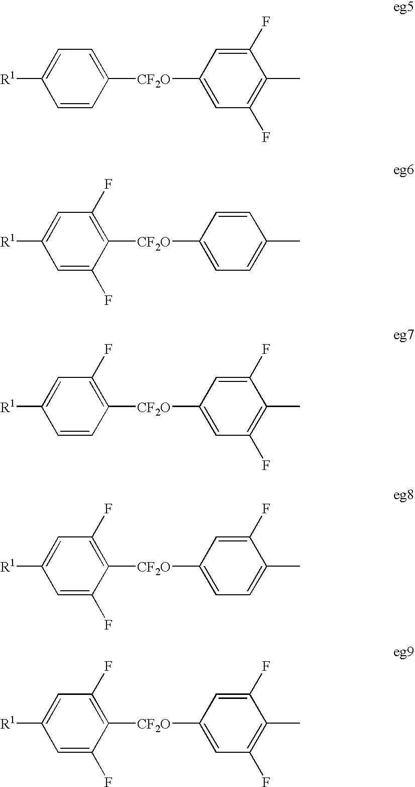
[R1]C1=CC=C([CF2O]C2=CC(F)=C(C)C(F)=C2)C=C1.[R1]C1=CC(F)=C([CF2O]C2=CC=C(C)C=C2)C(F)=C1.[R1]C1=CC(F)=C([CF2O]C2=CC(F)=C(C)C(F)=C2)C=C1.[R1]C1=CC(F)=C([CF2O]C2=CC=C(C)C(F)=C2)C(F)=C1.[R1]C1=CC(F)=C([CF2O]C2=CC(F)=C(C)C(F)=C2)C(F)=C1
